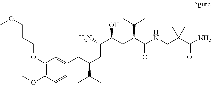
C1(OCCCOC)=C(OC)C=CC(CC(CC(C(CC(C(NCC(C(N)=O)(C)C)=O)C(C)C)O)N)C(C)C)=C1
